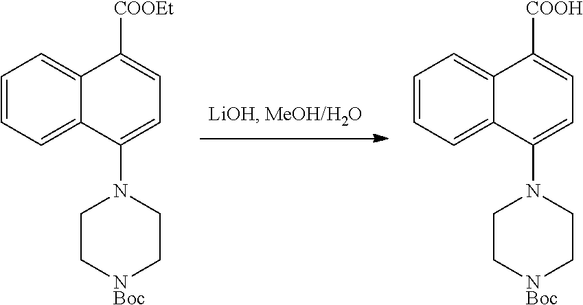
C1=CC=C2C(=C1)C([COOEt])=CC=C2N1CC[NBoc]CC1.C1=CC=C2C(=C1)C([COOH])=CC=C2N1CC[NBoc]CC1
